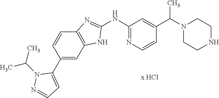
C1(NC2=NC=CC(C(N3CCNCC3)C)=C2)=NC2=C(N1)C=C(C1=CC=NN1C(C)C)C=C2
